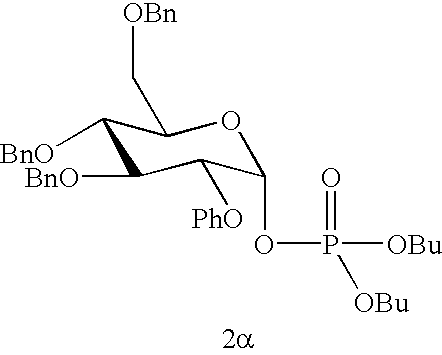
C1([BnO])C([BnO])C([PhO])C(OP([OBu])(=O)[OBu])OC1C[OBn]
